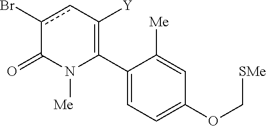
C1(C2=C([Y])cc(Br)C(=O)N2[Me])=CC=C(OC[SMe])C=C1[Me]
